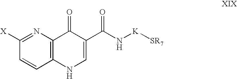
C1=CC2=C(N=C1[X])C(=O)C(C(N[K][SR7])=O)=CN2
